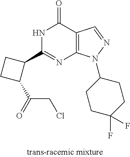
N1C(C2CCC2C(=O)CCl)=NC2=C(C1=O)C=NN2C1CCC(F)(F)CC1
